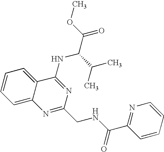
C12=CC=CC=C1C(NC(C(=O)OC)C(C)C)=NC(CNC(C1=NC=CC=C1)=O)=N2
